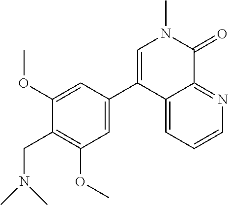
C12=CC=CN=C1C(=O)N(C)C=C2C1=CC(OC)=C(CN(C)C)C(OC)=C1
